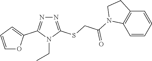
N1=C(SCC(=O)N2C3=C(C=CC=C3)CC2)N(CC)C(C2=CC=CO2)=N1
